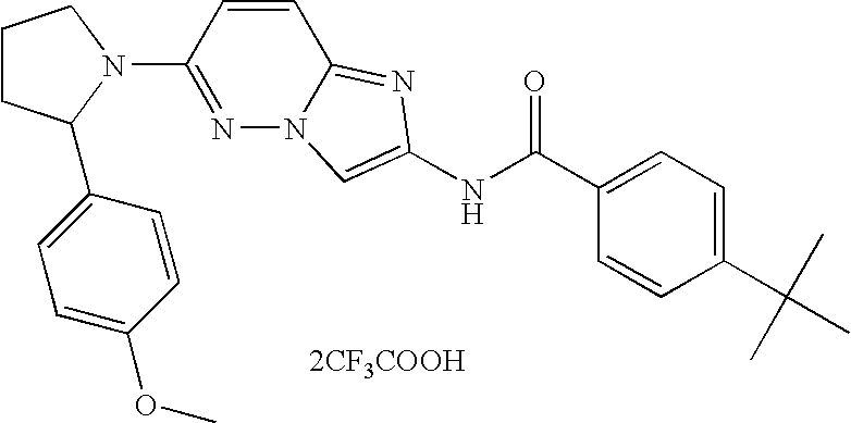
[2CF3COOH].C1=CC(C(C)(C)C)=CC=C1C(NC1=CN2N=C(N3CCCC3C3=CC=C(OC)C=C3)C=CC2=N1)=O
